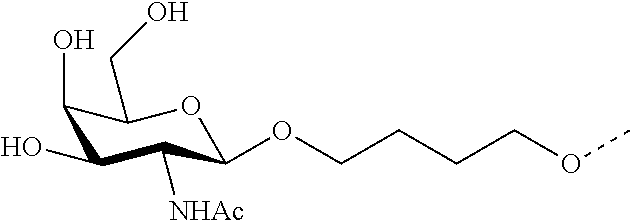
C1(O)C(O)C([NHAc])C(OCCCCOC)OC1CO
